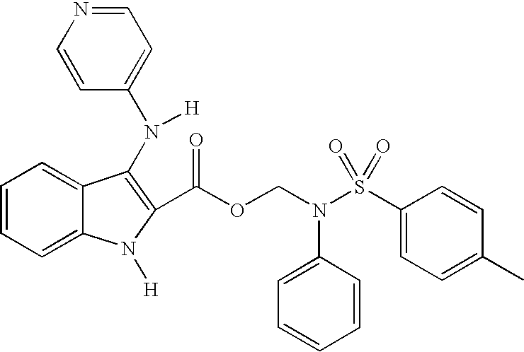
C1=CC=C2C(=C1)C(N(C1=CC=NC=C1)[H])=C(C(OCN(S(C1=CC=C(C)C=C1)(=O)=O)C1=CC=CC=C1)=O)N2[H]
